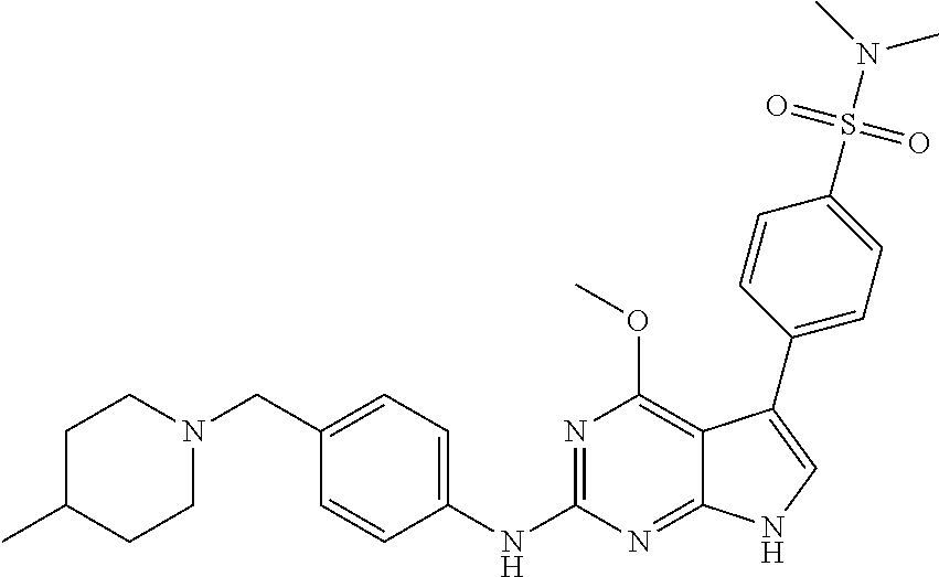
C1C(C)CCN(CC2=CC=C(NC3=NC(OC)=C4C(=N3)NC=C4C3=CC=C(S(N(C)C)(=O)=O)C=C3)C=C2)C1
